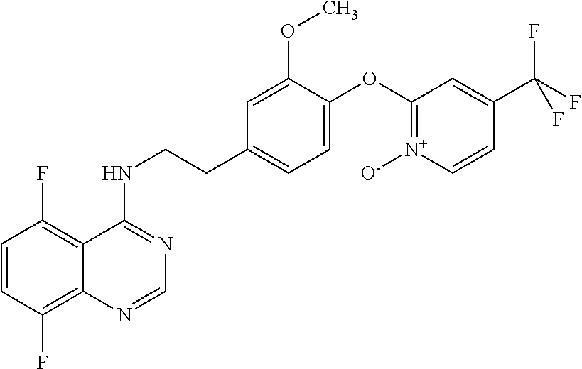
C1=CC(F)=C2C(=C1F)C(NCCC1=CC=C(OC3=[N+]([O-])C=CC(C(F)(F)F)=C3)C(OC)=C1)=NC=N2
